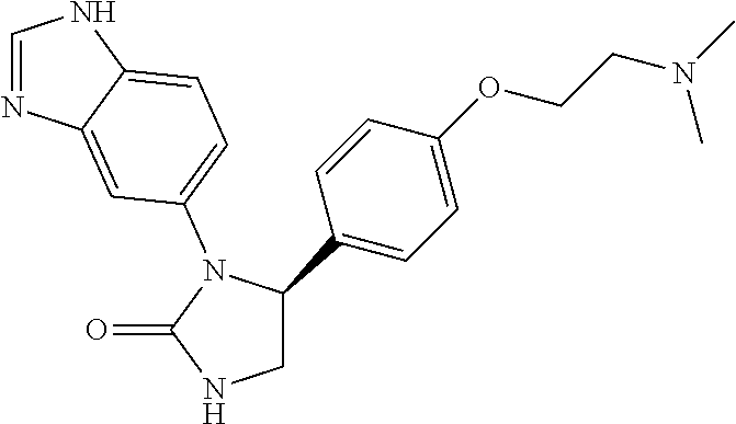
C1C(C2=CC=C(OCCN(C)C)C=C2)N(C2=CC=C3C(=C2)N=CN3)C(=O)N1
